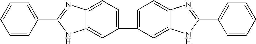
C1=CC(C2=NC3=CC=C(C4=CC=C5C(=C4)NC(C4=CC=CC=C4)=N5)C=C3N2)=CC=C1
